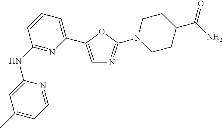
C1(NC2=NC(C3=CN=C(N4CCC(C(=O)N)CC4)O3)=CC=C2)=CC(C)=CC=N1
